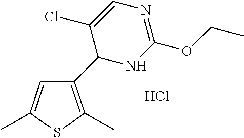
C1(C2NC(OCC)=NC=C2Cl)=C(C)SC(C)=C1.Cl
